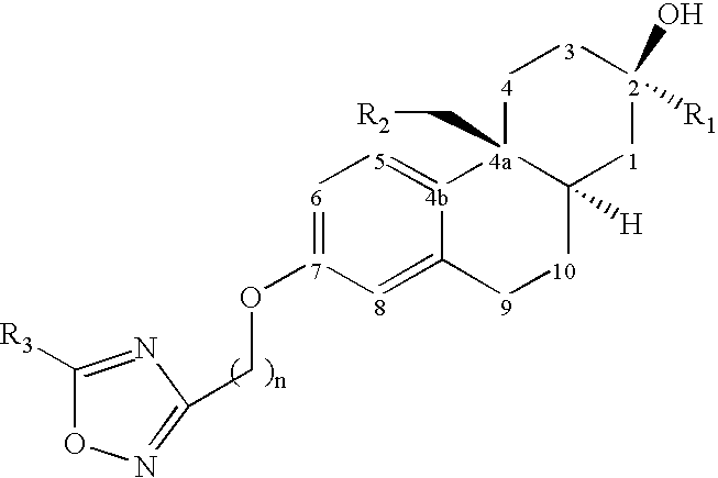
O([7]1=[6][5]=[4b]2C(=[8]1)[9][10]C1([H])[4a]2(C[R2])[4][3][2]([R1])(O)[1]1)CC1=NOC([R3])=N1
